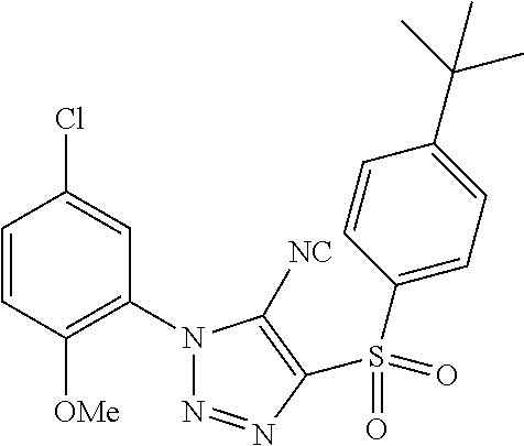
C1=CC([OMe])=C(N2N=NC(S(=O)(C3=CC=C(C(C)(C)C)C=C3)=O)=C2[NC])C=C1Cl
